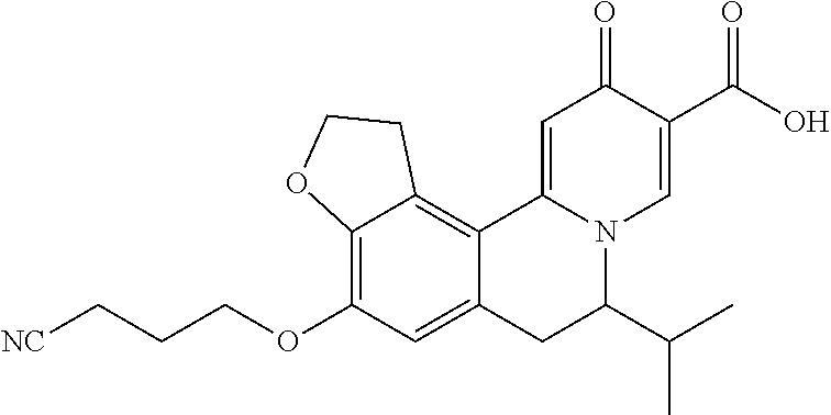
C12=C(OCCC[NC])C=C3C(=C1CCO2)C1=CC(=O)C(C(=O)O)=CN1C(C(C)C)C3
